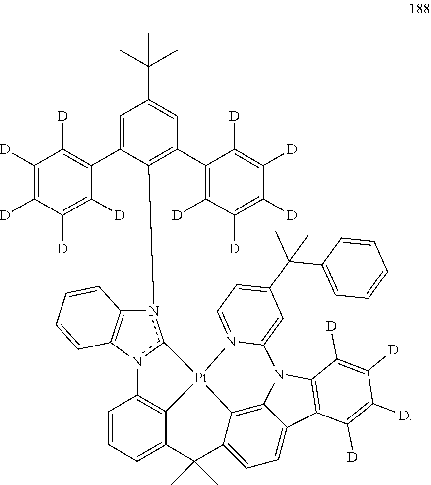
C1=CC=C2C3=C1n1c(n(C4=C(C5=C([D])C([D])=C([D])C([D])=C5[D])C=C(C(C)(C)C)C=C4C4=C([D])C([D])=C([D])C([D])=C4[D])C4=C1C=CC=C4)[Pt]31C3=C4C(=CC=C3C2(C)C)C2=C(N4C3=CC(C(C)(C4=CC=CC=C4)C)=CC=N31)C([D])=C([D])C([D])=C2[D]
